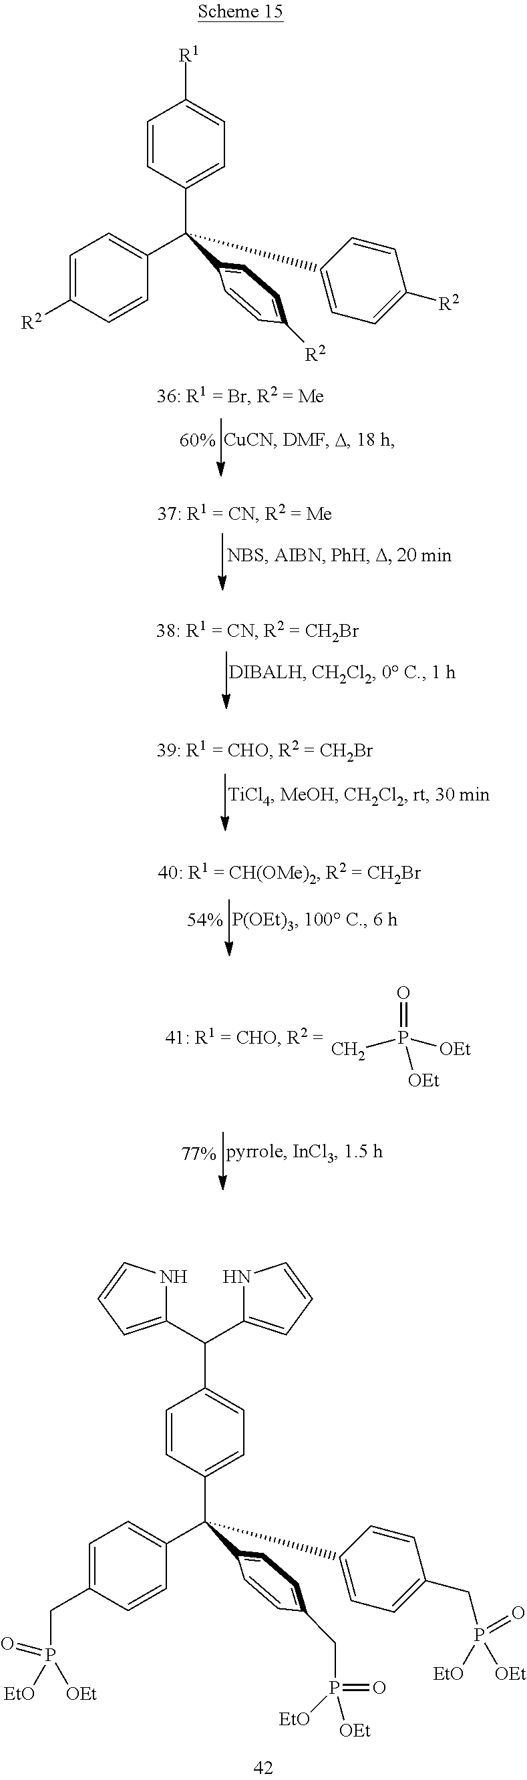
C1=CC(C(C2=CC=C([R2])C=C2)(C2=CC=C([R2])C=C2)C2=CC=C([R2])C=C2)=CC=C1[R1].O=P(C)([OEt])[OEt].C1(C(C2=CC=C(CP(=O)([OEt])[EtO])C=C2)(C2=CC=C(CP([EtO])([OEt])=O)C=C2)C2=CC=C(C(C3=CC=CN3)C3=CC=CN3)C=C2)=CC=C(CP([EtO])([OEt])=O)C=C1
